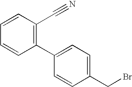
C1=CC(C#N)=C(C2=CC=C(CBr)C=C2)C=C1
